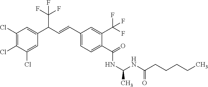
C1(Cl)=C(Cl)C(Cl)=CC(C(C=CC2=CC=C(C(NC(C)NC(CCCCC)=O)=O)C(C(F)(F)F)=C2)C(F)(F)F)=C1
